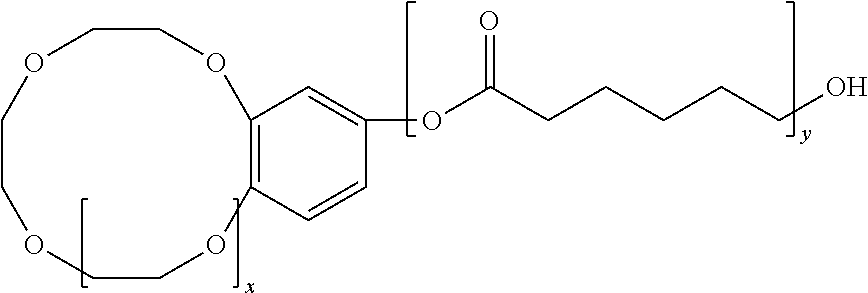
C1COC2=C(OCCOCCO1)C=C(OC(CCCCCO)=O)C=C2
